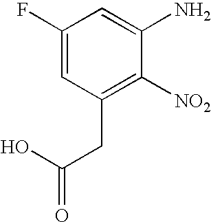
C1(F)=CC(CC(O)=O)=C([NO2])C(N)=C1
